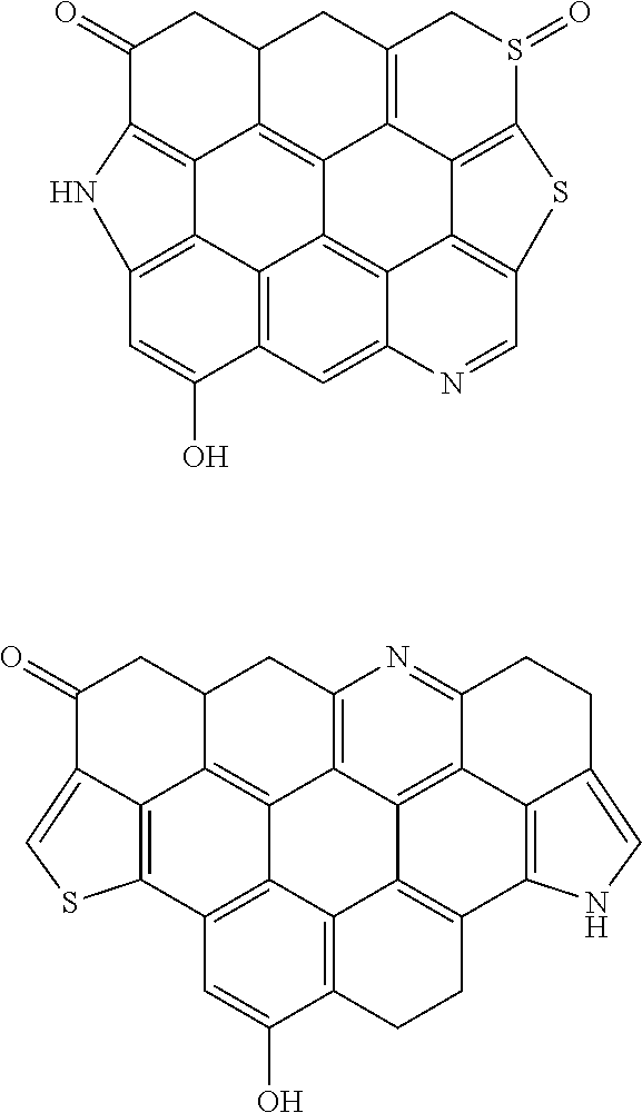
C1(=O)CC2C3=C4C5=C(C2)CS(=O)C2=C5C5=C(C=NC6=CC7=C(C8=C(C=C7O)NC1=C38)C4=C56)S2.C1(=O)C2=CSC3=C2C2=C4C5=C(CC2C1)N=C1C2=C5C5=C(C6=C2C(=CN6)CC1)CCC1=C5C4=C3C=C1O
